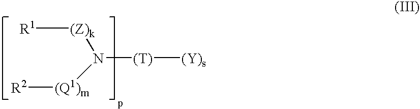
[(T)]([(Y)s])N([(Z)k][R1])[(Q1)m][R2]
